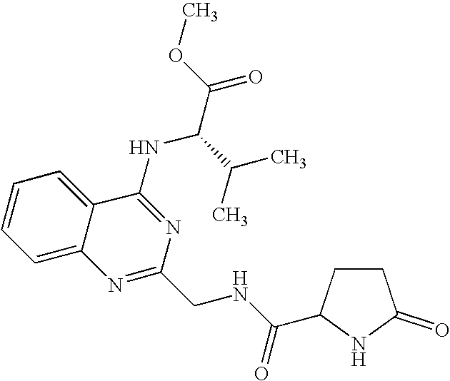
C12=CC=CC=C1C(NC(C(=O)OC)C(C)C)=NC(CNC(=O)C1CCC(=O)N1)=N2
